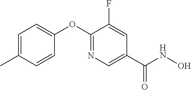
C1=C(C)C=CC(OC2=NC=C(C(NO)=O)C=C2F)=C1
